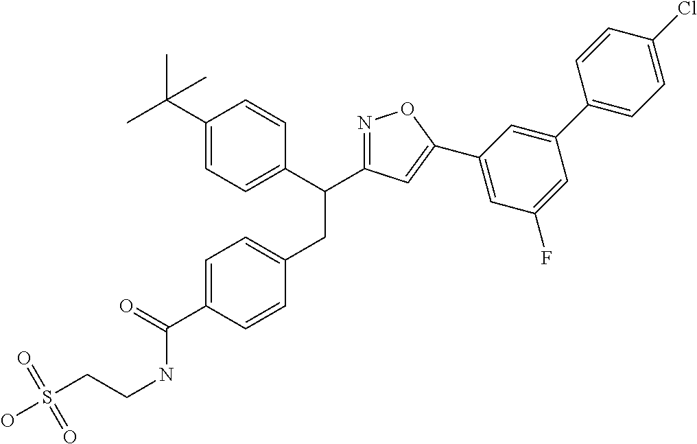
C1=C(C(=O)NCCS(O)(=O)=O)C=CC(CC(C2=CC=C(C(C)(C)C)C=C2)C2=NOC(C3=CC(F)=CC(C4=CC=C(Cl)C=C4)=C3)=C2)=C1
